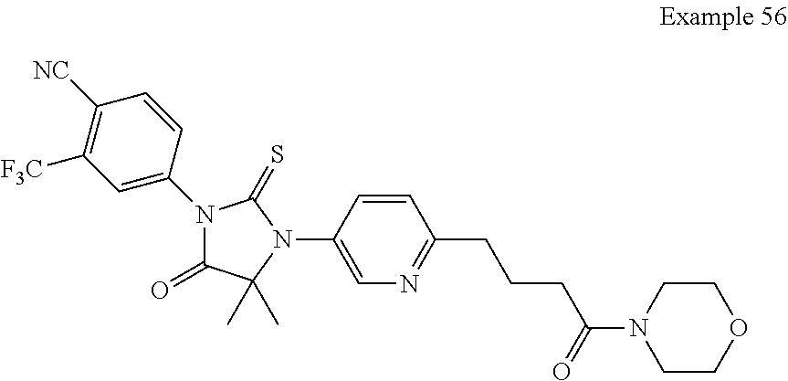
C1=CC(N2C(C)(C)C(=O)N(C3=CC([F3C])=C([NC])C=C3)C2=S)=CN=C1CCCC(=O)N1CCOCC1
